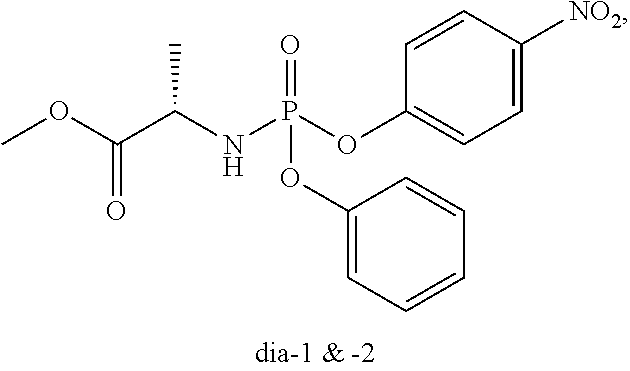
C1=C([NO2])C=CC(OP(NC(C(OC)=O)C)(=O)OC2=CC=CC=C2)=C1
